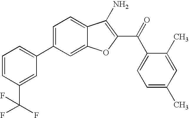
C1=CC(C(F)(F)F)=CC(C2=CC=C3C(=C2)OC(C(C2=CC=C(C)C=C2C)=O)=C3N)=C1
